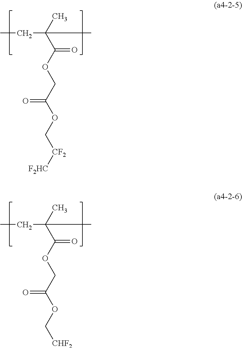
CCC(C)(C)C(OCC(OC[CF2][F2HC])=O)=O.CCC(C)(C)C(OCC(OC[CHF2])=O)=O
